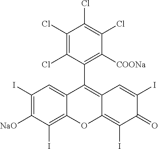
C1(Cl)=C(Cl)C(C2=C3C(=C(I)C(=O)C(I)=C3)OC3=C(I)C([NaO])=C(I)C=C23)=C([COONa])C(Cl)=C1Cl
